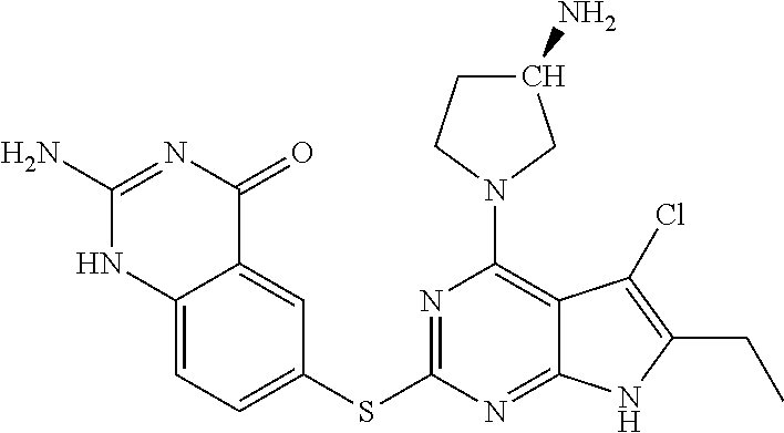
N1=C(SC2=CC=C3C(=C2)C(=O)N=C(N)N3)N=C2C(=C1N1CC(N)CC1)C(Cl)=C(CC)N2
